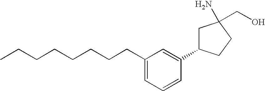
C(CCCC1=CC=CC(C2CC(CO)(N)CC2)=C1)CCCC
